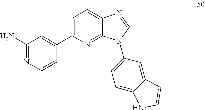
C1(C2=CC=C3C(=N2)N(C2=CC=C4C(=C2)C=CN4)C(C)=N3)=CC(N)=NC=C1
